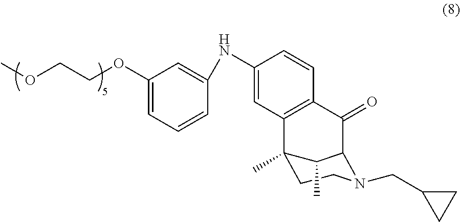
C1(NC2=CC(OCCOC)=CC=C2)=CC2=C(C=C1)C(=O)C1C(C)C2(C)CCN1CC1CC1
